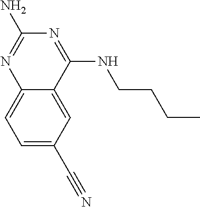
C1=C(C#N)C=C2C(=C1)N=C(N)N=C2NCCCC
